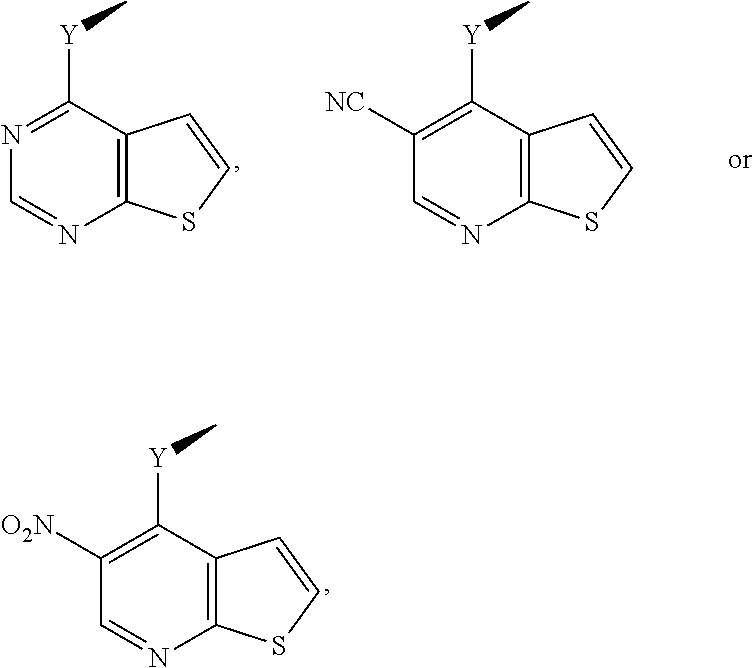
C1([O2N])=C([Y]C)C2=C(N=C1)SC=C2.N1=C([Y]C)C2=C(N=C1)SC=C2.C1([NC])=C([Y]C)C2=C(N=C1)SC=C2
